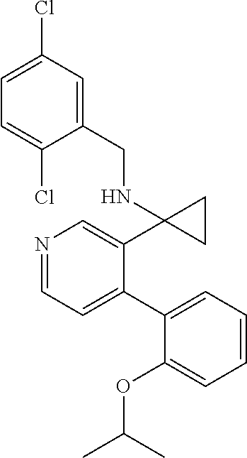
N1=CC=C(C2=CC=CC=C2OC(C)C)C(C2(NCC3=CC(Cl)=CC=C3Cl)CC2)=C1
